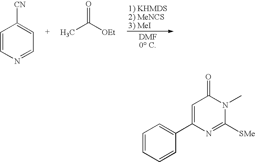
C1=CN=CC=C1[CN].CC([OEt])=O.C1=CC=CC(C2=CC(=O)N(C)C([SMe])=N2)=C1
